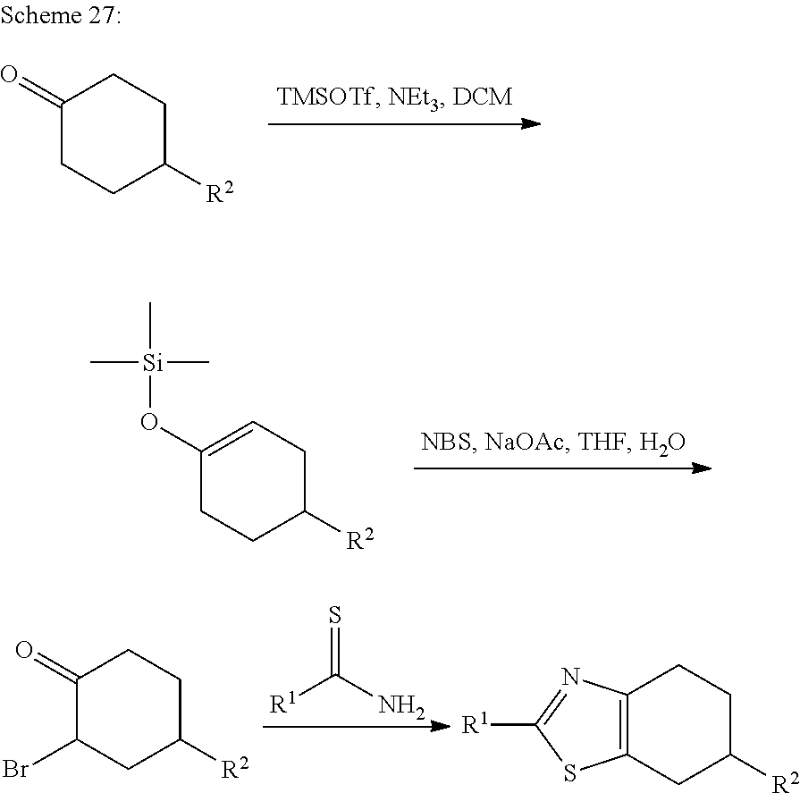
C1(O[Si](C)(C)C)=CCC([R2])CC1.S=C(N)[R1].C1(=O)C(Br)CC([R2])CC1.C12=C(CC([R2])CC1)SC([R1])=N2.C1(=O)CCC([R2])CC1
